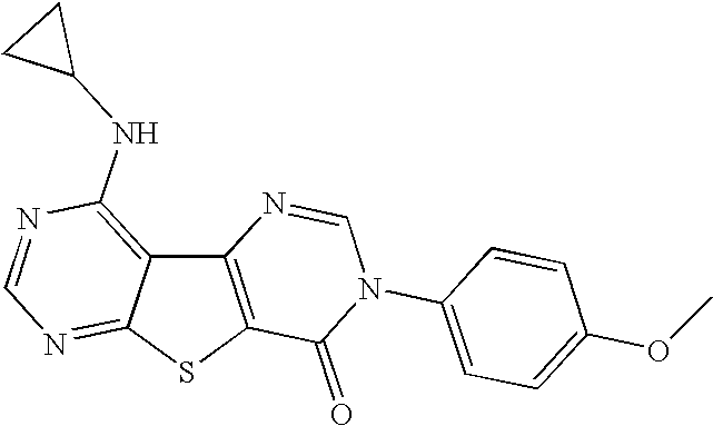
C12=C(SC3=NC=NC(NC4CC4)=C13)C(=O)N(C1=CC=C(OC)C=C1)C=N2
